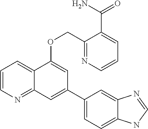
C1=CN=C2C(=C1)C(OCC1=NC=CC=C1C(N)=O)=CC(C1=CC=C3C(=C1)N=CN3)=C2
